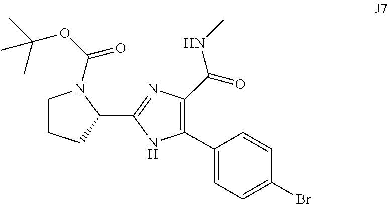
C1(C(NC)=O)=C(C2=CC=C(Br)C=C2)NC(C2CCCN2C(OC(C)(C)C)=O)=N1
